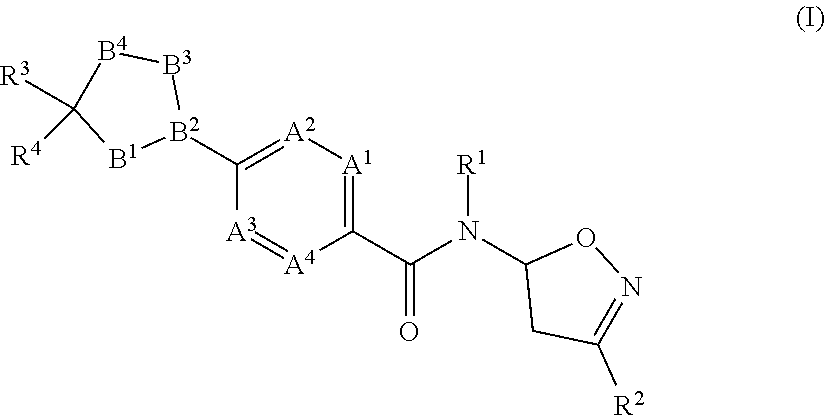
C1([B2]2[B3][B4]C([R3])([R4])[B1]2)=[A2][A1]=C(C(N(C2CC([R2])=NO2)[R1])=O)[A4]=[A3]1
